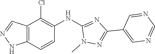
N1(C)N=C(C2=CN=CN=C2)N=C1NC1=C(Cl)C2=C(NN=C2)C=C1
